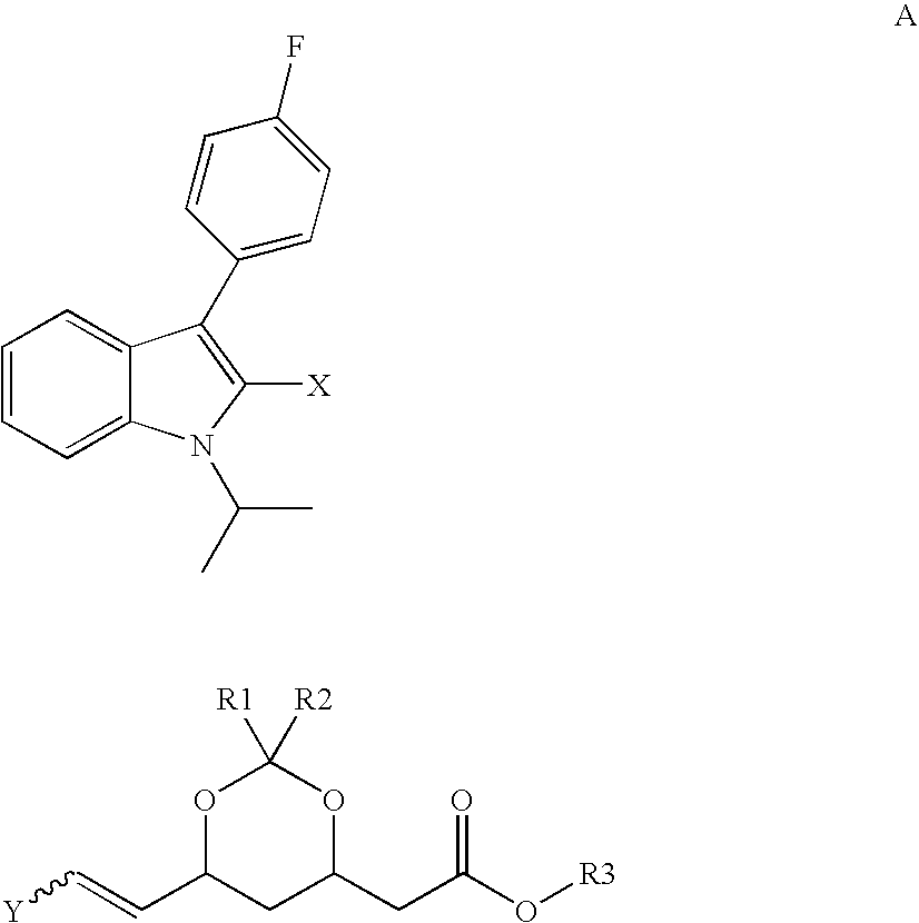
C1=CC=C2C(=C1)C(C1=CC=C(F)C=C1)=C([X])N2C(C)C.[Y]C=CC1CC(CC(O[R3])=O)OC([R2])([R1])O1
